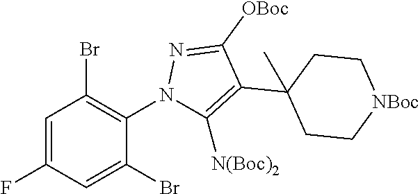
C1=C(F)C=C(Br)C(N2C([N(Boc)2])=C(C3(C)CC[NBoc]CC3)C([OBoc])=N2)=C1Br
